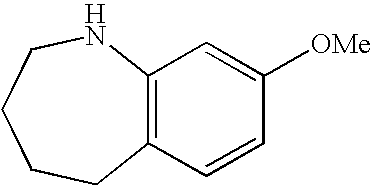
C12=C(C=CC([OMe])=C1)CCCCN2
